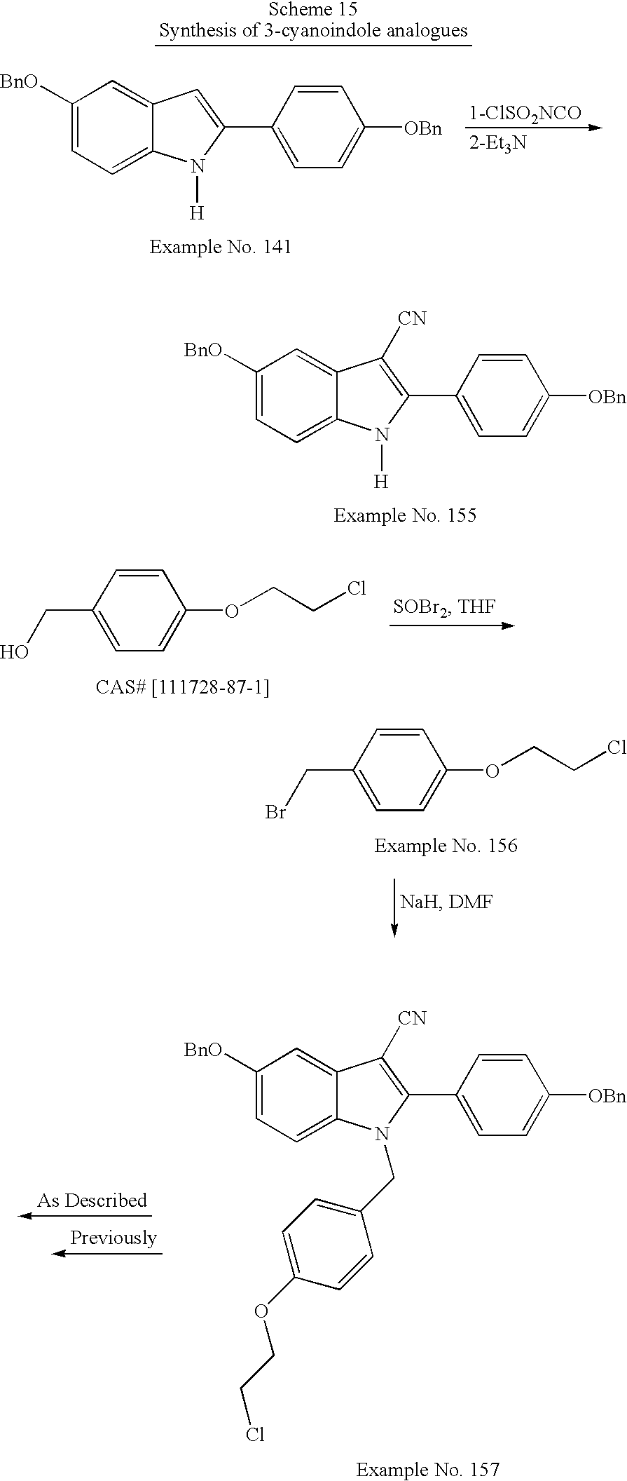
C1([BnO])=CC=C2C(=C1)C([CN])=C(C1=CC=C([OBn])C=C1)N2[H].C1(CO)=CC=C(OCCCl)C=C1.C1(CBr)=CC=C(OCCCl)C=C1.C1([BnO])=CC=C2C(=C1)C([CN])=C(C1=CC=C([OBn])C=C1)N2CC1=CC=C(OCCCl)C=C1.C1([BnO])=CC=C2C(=C1)C=C(C1=CC=C([OBn])C=C1)N2[H].[1-ClSO2NCO]
